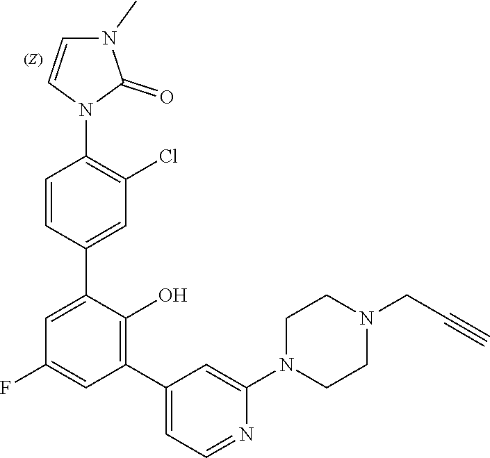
C1CN(C2=CC(C3=C(O)C(C4=CC(Cl)=C(N5C=CN(C)C5=O)C=C4)=CC(F)=C3)=CC=N2)CCN1CC#C
